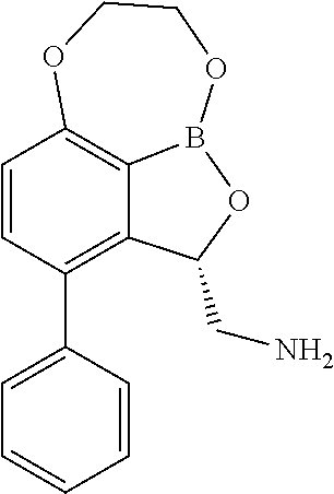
C1=CC(C2=CC=CC=C2)=C2C3=C1OCCOB3OC2CN
